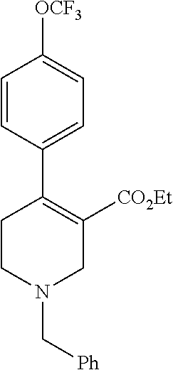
C1=CC(C2=C([CO2Et])CN(C[Ph])CC2)=CC=C1[OCF3]
